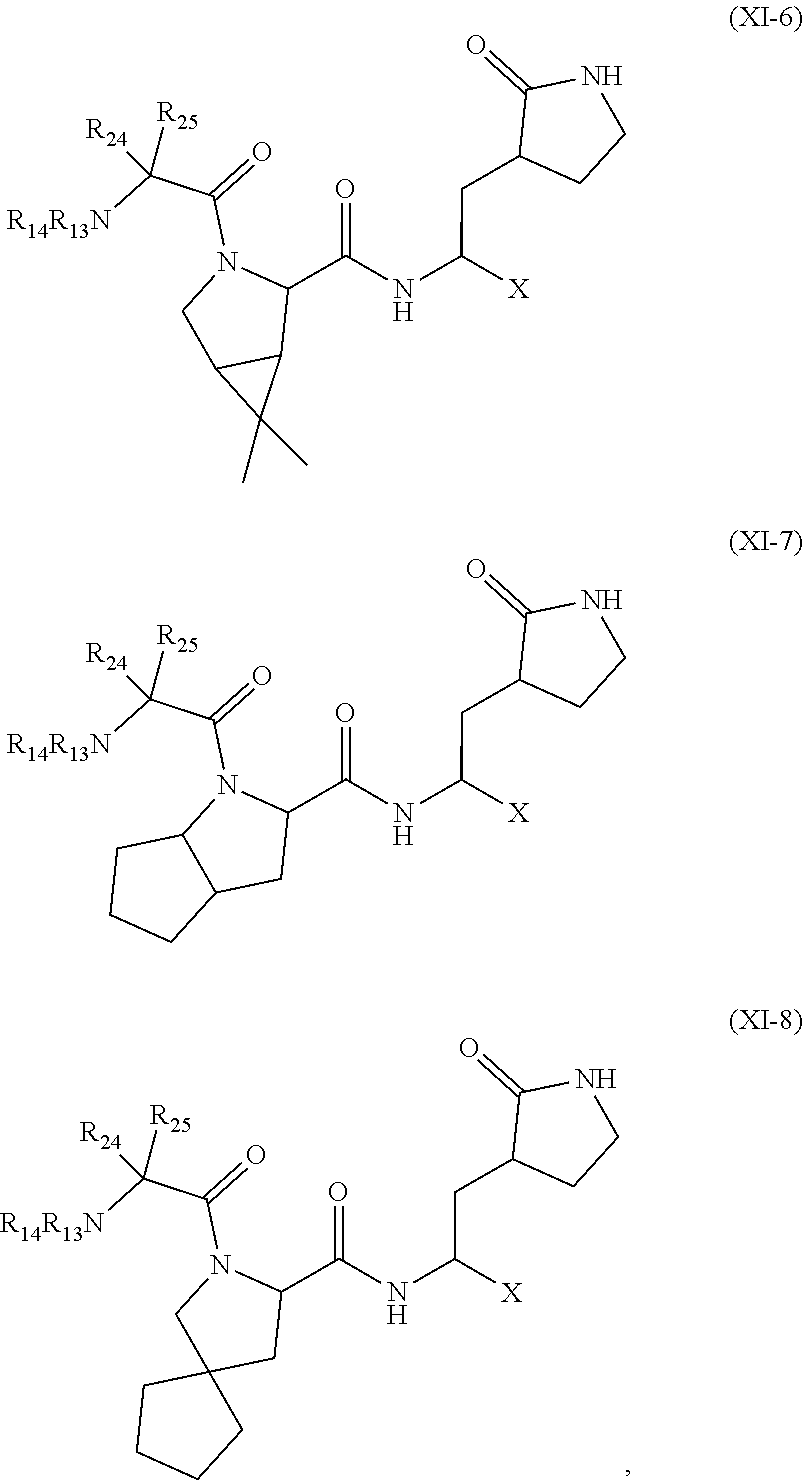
C(C(NC(C1N(C(C([R14R13N])([R24])[R25])=O)CC2(C1)CCCC2)=O)[X])C1CCNC1=O.C(C(NC(C1N(C(C([R14R13N])([R24])[R25])=O)CC2C1C2(C)C)=O)[X])C1CCNC1=O.C(C(NC(C1N(C(C([R14R13N])([R24])[R25])=O)C2C(C1)CCC2)=O)[X])C1CCNC1=O
